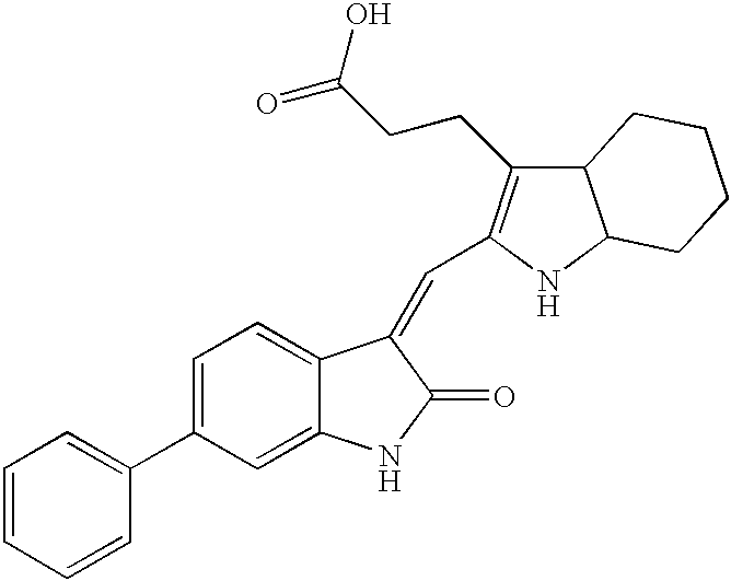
C1=C(C2=CC=CC=C2)C=C2C(=C1)C(=CC1=C(CCC(O)=O)C3C(N1)CCCC3)C(=O)N2
